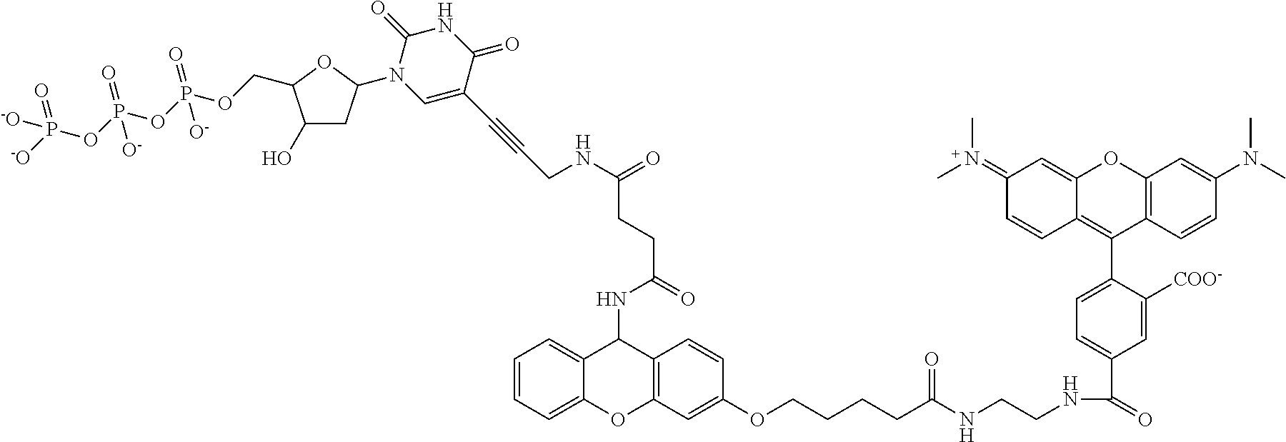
C1(=N(C)C)C=CC2=C(C3=CC=C(C(=O)NCCNC(CCCCOC4=CC5=C(C=C4)C(NC(=O)CCC(NCC#CC4=CN(C6CC(O)C(COP(OP(OP([-O])(=O)[-O])(=O)[O-])(=O)[O-])O6)C(=O)NC4=O)=O)C4=CC=CC=C4O5)=O)C=C3[COO-])C3=C(OC2=C1)C=C(N(C)C)C=C3
